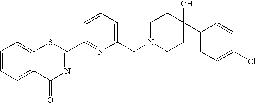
C1=CC=C(CN2CCC(O)(C3=CC=C(Cl)C=C3)CC2)N=C1C1=NC(=O)C2=CC=CC=C2S1
